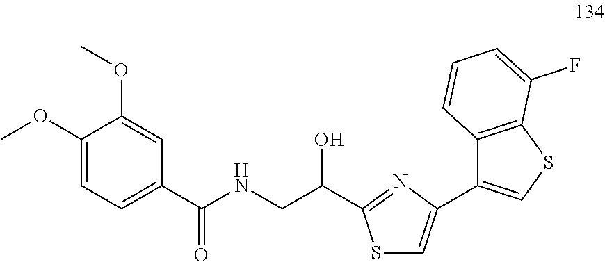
C1(OC)=CC=C(C(NCC(O)C2=NC(C3=CSC4=C3C=CC=C4F)=CS2)=O)C=C1OC
